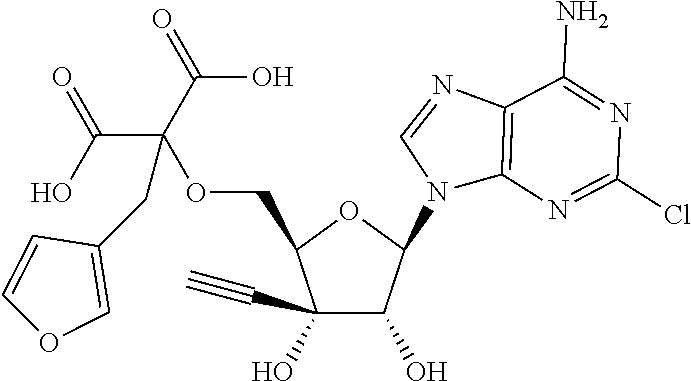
C1(C#C)(O)C(O)C(N2C3=C(N=C2)C(N)=NC(Cl)=N3)OC1COC(CC1=COC=C1)(C(=O)O)C(O)=O
